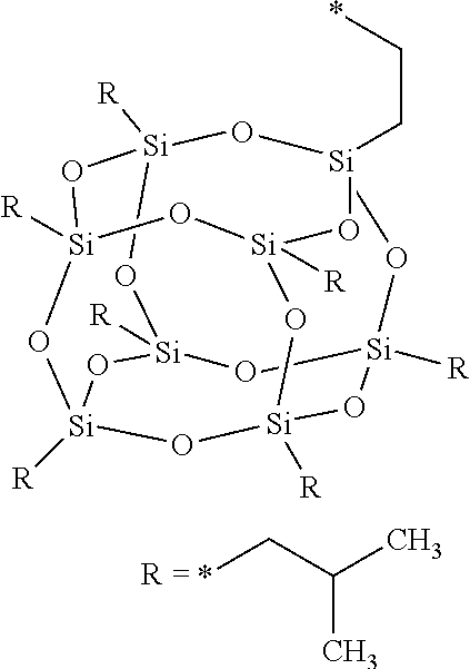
[Si]12([R])O[Si]3([R])O[Si]4([R])O[Si]([R])(O1)O[Si]1(CC*)O[Si]([R])(O2)O[Si]([R])(O3)O[Si]([R])(O4)O1.*CC(C)C
